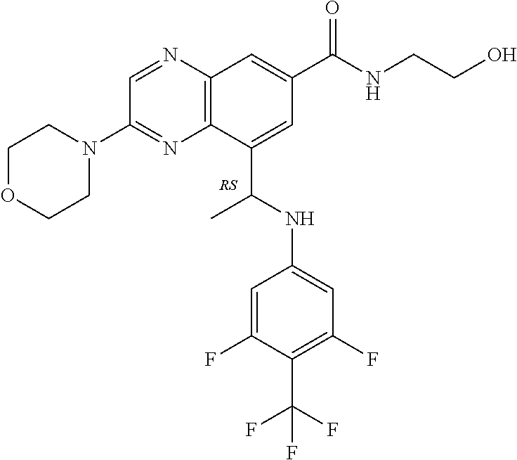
C12=C(N=CC(N3CCOCC3)=N1)C=C(C(NCCO)=O)C=C2C(NC1=CC(F)=C(C(F)(F)F)C(F)=C1)C
